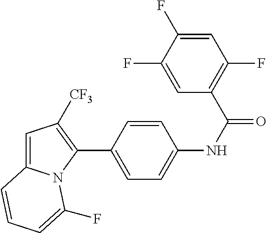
C1(C2=CC=C(NC(=O)C3=C(F)C=C(F)C(F)=C3)C=C2)=C([CF3])C=C2N1C(F)=CC=C2
